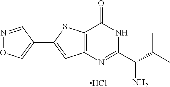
N1=CC(C2=CC3=C(S2)C(=O)NC(C(C(C)C)N)=N3)=CO1.Cl
